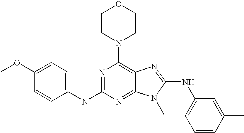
N1=C(N(C2=CC=C(OC)C=C2)C)N=C2C(=C1N1CCOCC1)N=C(NC1=CC=CC(C)=C1)N2C
